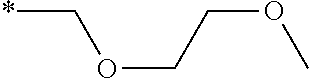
*COCCOC
